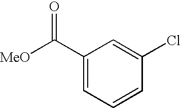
C1(C([MeO])=O)=CC=CC(Cl)=C1
